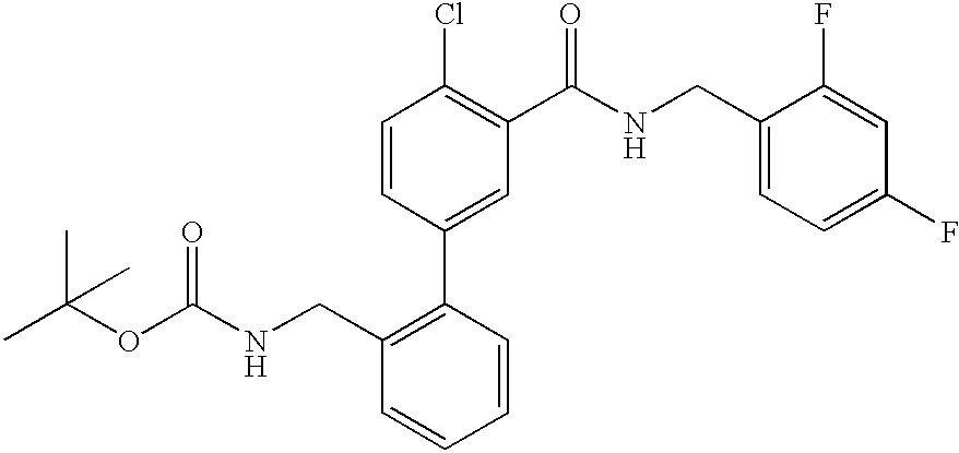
CC(OC(NCC1=C(C2=CC(C(NCC3=CC=C(F)C=C3F)=O)=C(Cl)C=C2)C=CC=C1)=O)(C)C
